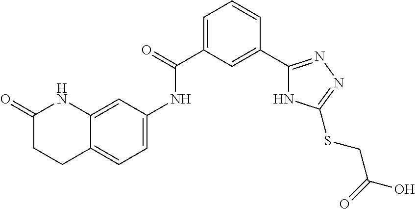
C1=C(C(=O)NC2=CC=C3C(=C2)NC(=O)CC3)C=C(C2=NN=C(SCC(=O)O)N2)C=C1
